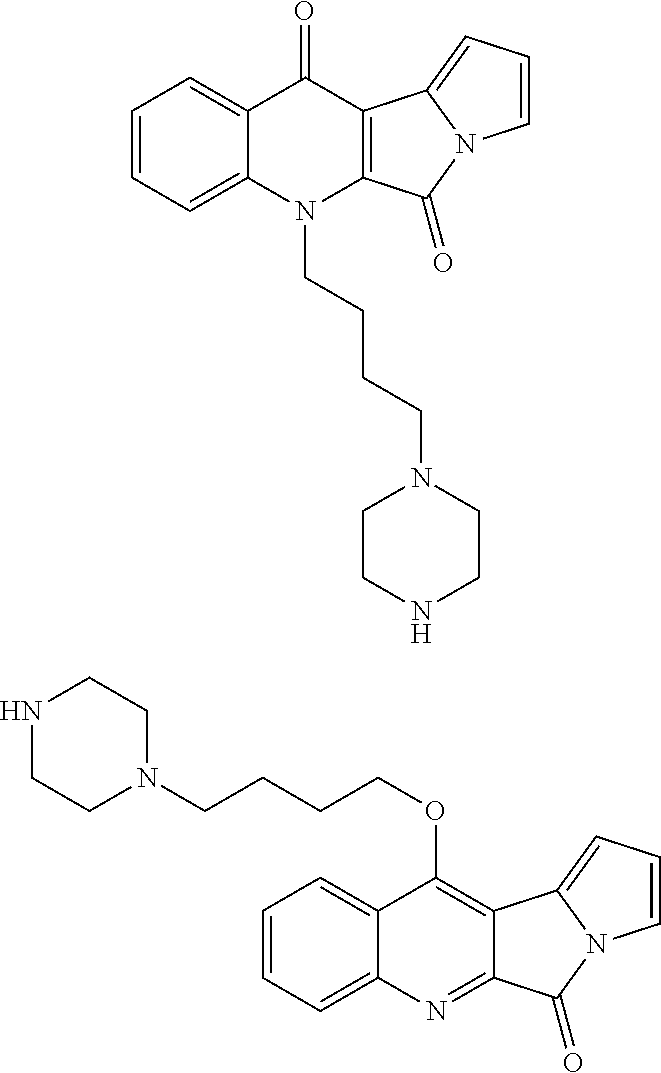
C1=CC=C2C(=C1)C(=O)C1=C(N2CCCCN2CCNCC2)C(=O)N2C1=CC=C2.C1=CC=C2C(=C1)C(OCCCCN1CCNCC1)=C1C(=N2)C(=O)N2C1=CC=C2
